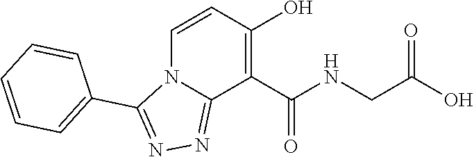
C1=CC(O)=C(C(NCC(O)=O)=O)C2=NN=C(C3=CC=CC=C3)N12
